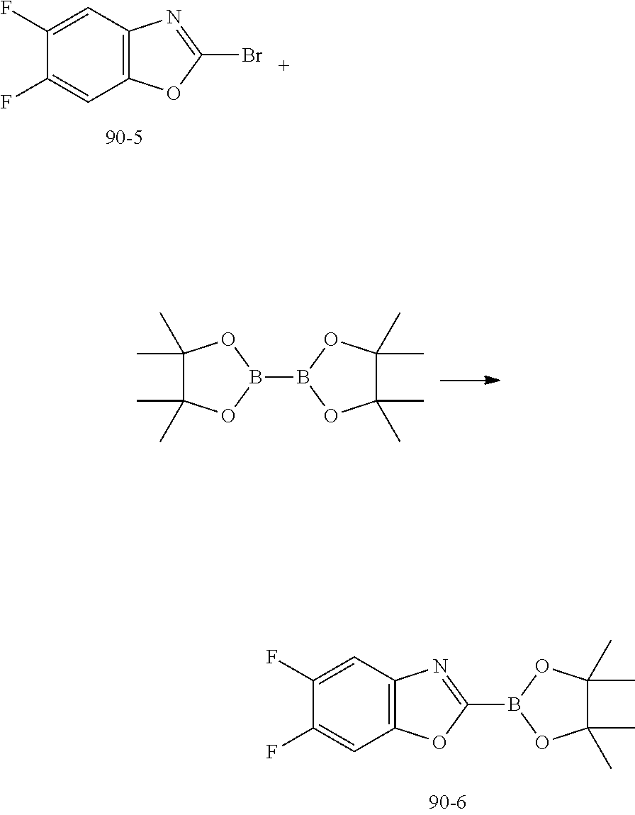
C1(F)=CC2=C(C=C1F)OC(Br)=N2.C1(C)(C)C(C)(C)OB(B2OC(C)(C)C(C)(C)O2)O1.C1(F)=CC2=C(C=C1F)OC(B1OC(C)(C)C(C)(C)O1)=N2
